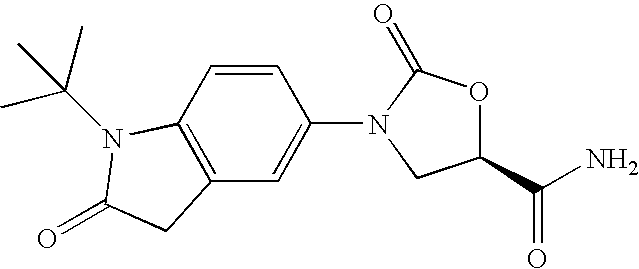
C12=C(C=CC(N3CC(C(N)=O)OC3=O)=C1)N(C(C)(C)C)C(=O)C2
